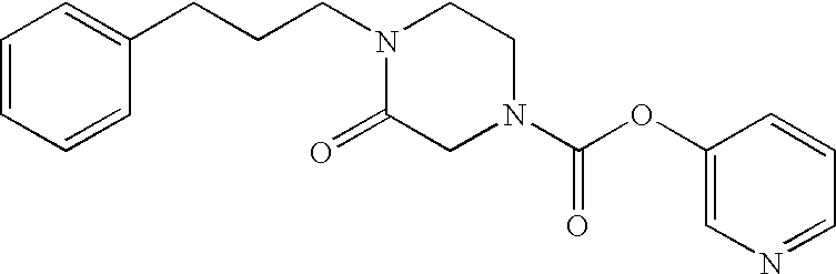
O=C1CN(C(OC2=CN=CC=C2)=O)CCN1CCCC1=CC=CC=C1
